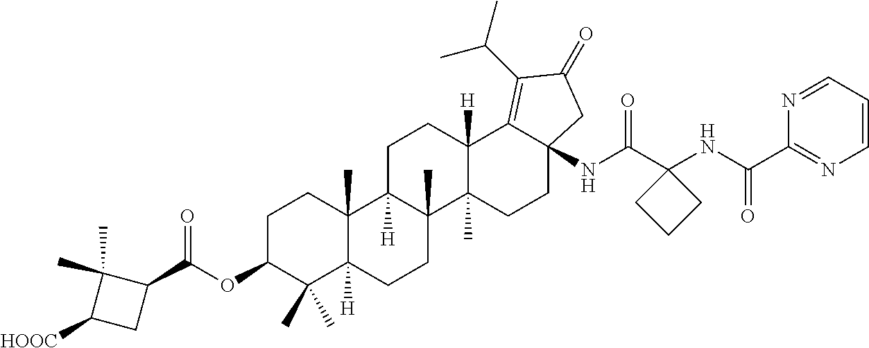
C1=CC=NC(C(NC2(C(NC34C(=C(C(C)C)C(=O)C3)C3([H])C(C)(CC4)C4(C)C([H])(CC3)C3(C)C([H])(CC4)C(C)(C)C(OC(=O)C4C(C)(C)C([HOOC])C4)CC3)=O)CCC2)=O)=N1
